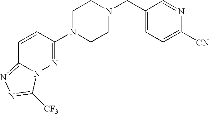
C1=CC(N2CCN(CC3=CC=C([CN])N=C3)CC2)=NN2C1=NN=C2[CF3]
